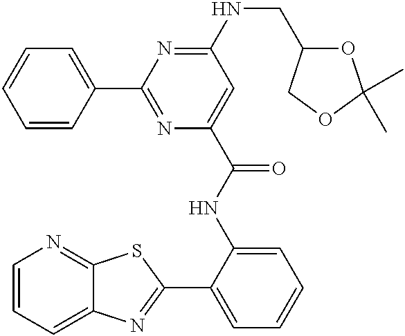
C1=CC=C2C(=N1)SC(C1=CC=CC=C1NC(=O)C1=CC(NCC3OC(C)(C)OC3)=NC(C3=CC=CC=C3)=N1)=N2
